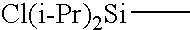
[Cl(i-Pr)2Si]C
